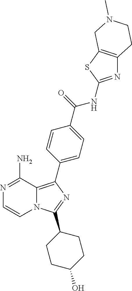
N12C(=C(C3=CC=C(C(=O)NC4=NC5=C(S4)CN(C)CC5)C=C3)N=C1C1CCC(O)CC1)C(N)=NC=C2
